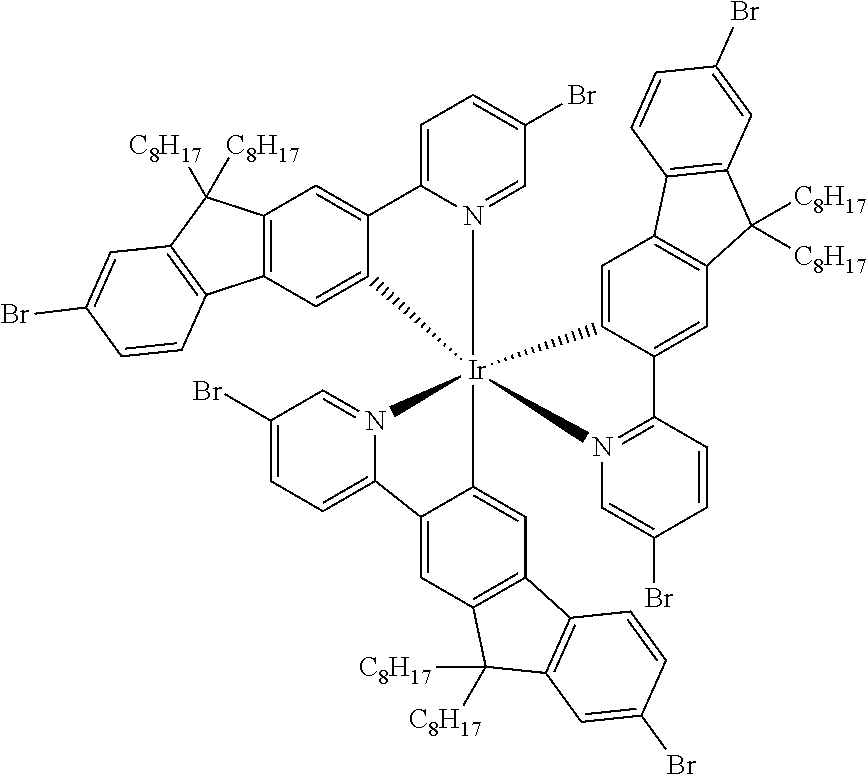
C1=C2N(=CC(Br)=C1)[Ir]13(N4=C(C=CC(Br)=C4)C4=CC5=C(C=C14)C1=C(C5([C8H17])[C8H17])C=C(Br)C=C1)(N1=CC(Br)=CC=C1C1=CC4=C(C=C31)C1=C(C4([C8H17])[C8H17])C=C(Br)C=C1)C1=CC3=C(C=C21)C([C8H17])([C8H17])C1=C3C=CC(Br)=C1
